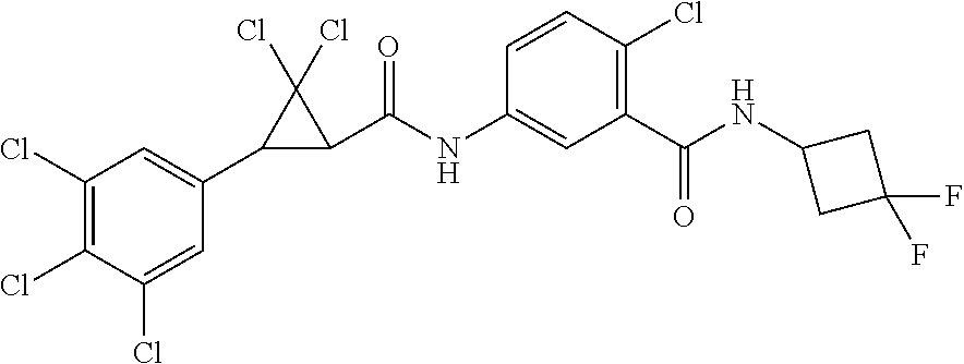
C1(Cl)=C(Cl)C(Cl)=CC(C2C(C(NC3=CC(C(NC4CC(F)(F)C4)=O)=C(Cl)C=C3)=O)C2(Cl)Cl)=C1
